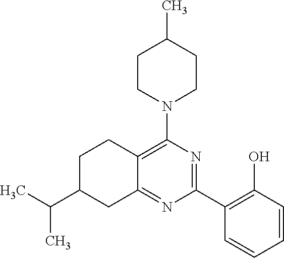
C1(C2=C(O)C=CC=C2)=NC(N2CCC(C)CC2)=C2C(=N1)CC(C(C)C)CC2
